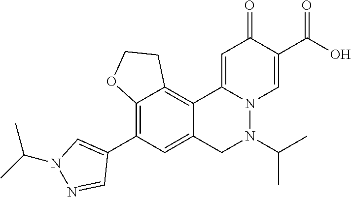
C12=C(C3=CN(C(C)C)N=C3)C=C3C(=C1CCO2)C1=CC(=O)C(C(=O)O)=CN1N(C(C)C)C3
